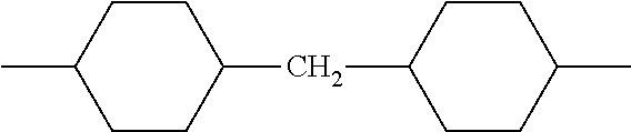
C(C1CCC(C)CC1)C1CCC(C)CC1
